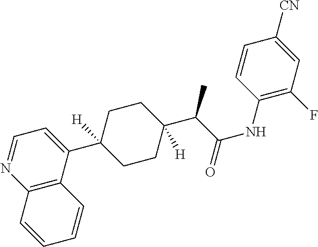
C12=C(C(C3([H])CCC(C(C(NC4=C(F)C=C([CN])C=C4)=O)C)([H])CC3)=CC=N1)C=CC=C2
